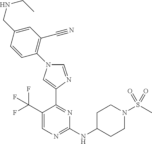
C1(C(F)(F)F)=CN=C(NC2CCN(S(C)(=O)=O)CC2)N=C1C1=CN(C2=C(C#N)C=C(CNCC)C=C2)C=N1
